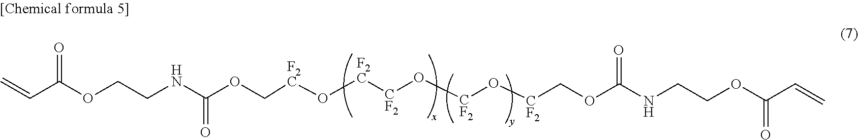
O(C[F2C]O[F2C][CF2]O[CF2]O[CF2]COC(NCCOC(C=C)=O)=O)C(NCCOC(C=C)=O)=O
